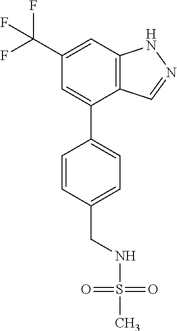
C12=C(C=C(C(F)(F)F)C=C1C1=CC=C(CNS(C)(=O)=O)C=C1)NN=C2
